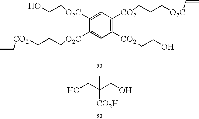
C1([O2C]CCO)=CC([CO2]CCC[O2C]C=C)=C([CO2]CCO)C=C1[O2C]CCC[CO2]C=C.OCC(CO)(C)[CO2H]
